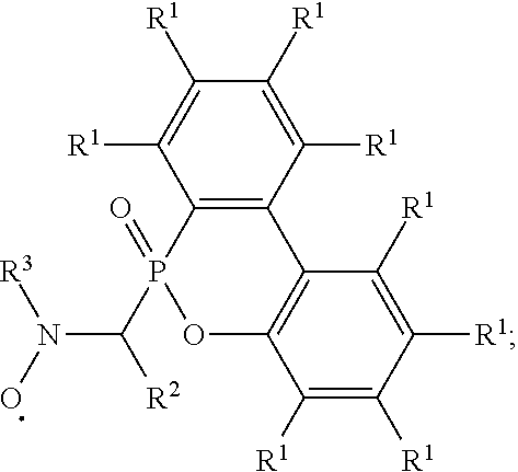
ON(C(P1(=O)OC2=C(C3=C1C([R1])=C([R1])C([R1])=C3[R1])C([R1])=C([R1])C([R1])=C2[R1])[R2])[R3]
